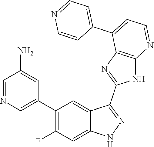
C1=NC=C(C2=C(F)C=C3C(=C2)C(C2=NC4=C(N2)N=CC=C4C2=CC=NC=C2)=NN3)C=C1N
